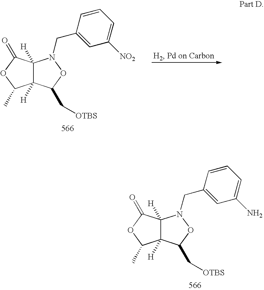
C12([H])C([H])(C(=O)OC1C)N(CC1=CC([NO2])=CC=C1)OC2C[OTBS].C12([H])C([H])(C(=O)OC1C)N(CC1=CC(N)=CC=C1)OC2C[OTBS]
